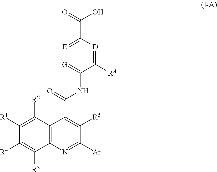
[Ar]C1=NC2=C(C(C(NC3=[G][E]=C(C(O)=O)[D]=C3[RA])=O)=C1[R5])C([R2])=C([R1])C([R4])=C2[R3]
